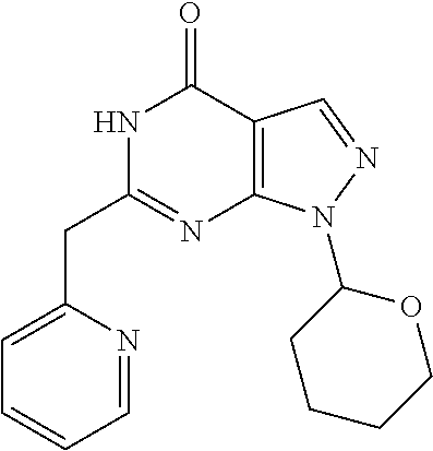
N1C(CC2=CC=CC=N2)=NC2=C(C1=O)C=NN2C1CCCCO1
